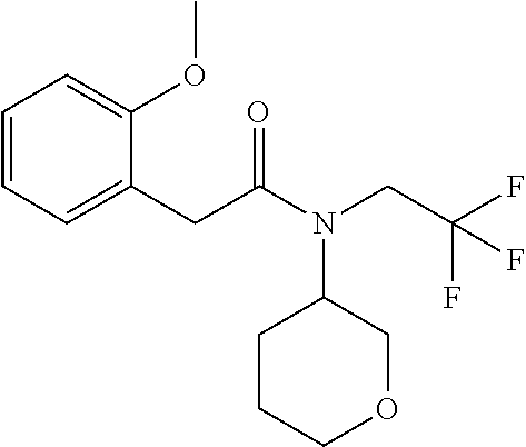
C1=CC=C(CC(N(CC(F)(F)F)C2CCCOC2)=O)C(OC)=C1
